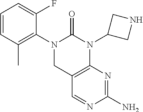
C1=CC(C)=C(N2CC3=C(N(C4CNC4)C2=O)N=C(N)N=C3)C(F)=C1
